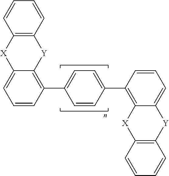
C12=C(C=CC=C1)[Y]C1=C(C3=CC=C(C4=C5C(=CC=C4)[Y]C4=C([X]5)C=CC=C4)C=C3)C=CC=C1[X]2
